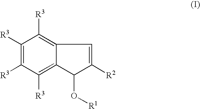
C1([R3])=C([R3])C([R3])=C2C(=C1[R3])C=C([R2])C2O[R1]
